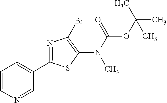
C1=CN=CC(C2=NC(Br)=C(N(C(=O)OC(C)(C)C)C)S2)=C1
